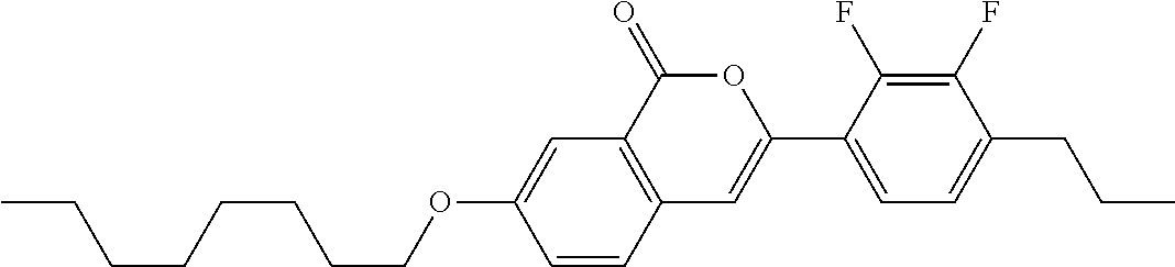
C12=C(C(=O)OC(C3=CC=C(CCC)C(F)=C3F)=C1)C=C(OCCCCCCCC)C=C2
